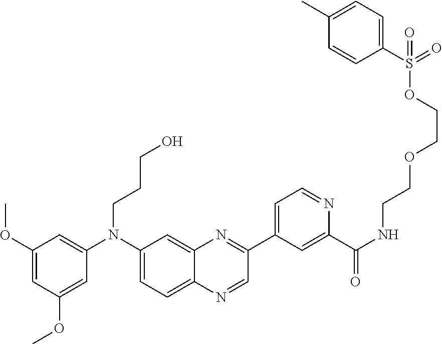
C1(OC)=CC(OC)=CC(N(C2=CC=C3C(=C2)N=C(C2=CC=NC(C(NCCOCCOS(C4=CC=C(C)C=C4)(=O)=O)=O)=C2)C=N3)CCCO)=C1
